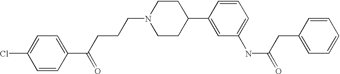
C1=CC(C(CCCN2CCC(C3=CC(NC(=O)CC4=CC=CC=C4)=CC=C3)CC2)=O)=CC=C1Cl
